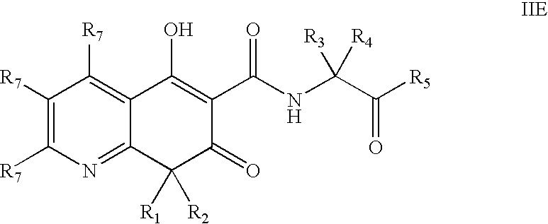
N1=C2C(=C([R7])C([R7])=C1[R7])C(O)=C(C(NC(C([R5])=O)([R4])[R3])=O)C(=O)C2([R1])[R2]
